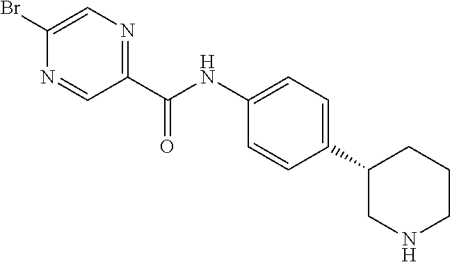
C1(C2=CC=C(NC(C3=NC=C(Br)N=C3)=O)C=C2)CNCCC1
